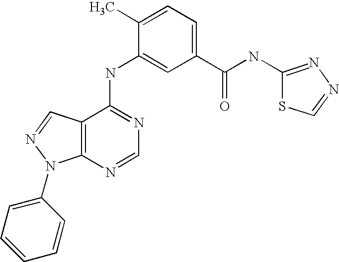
C12=C(C(NC3=CC(C(NC4=NN=CS4)=O)=CC=C3C)=NC=N1)C=NN2C1=CC=CC=C1
